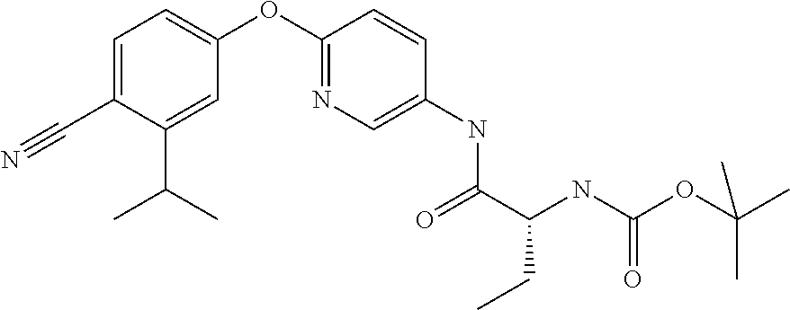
C1=C(C#N)C(C(C)C)=CC(OC2=NC=C(NC(=O)C(CC)NC(=O)OC(C)(C)C)C=C2)=C1
